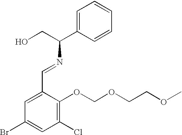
C1(Cl)=C(OCOCCOC)C(C=NC(CO)C2=CC=CC=C2)=CC(Br)=C1
